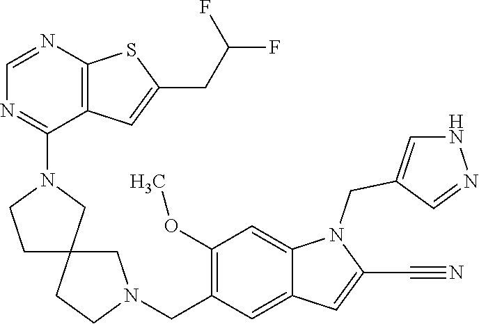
C12=C(C=C(CC(F)F)S1)C(N1CCC3(C1)CCN(CC1=C(OC)C=C4C(=C1)C=C(C#N)N4CC1=CNN=C1)C3)=NC=N2
